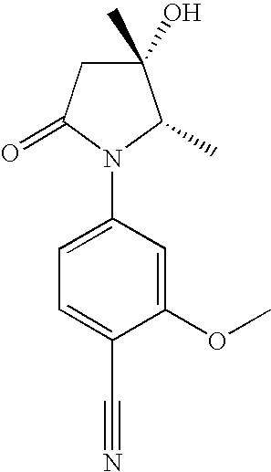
C1(O)(C)CC(=O)N(C2=CC=C(C#N)C(OC)=C2)C1C
